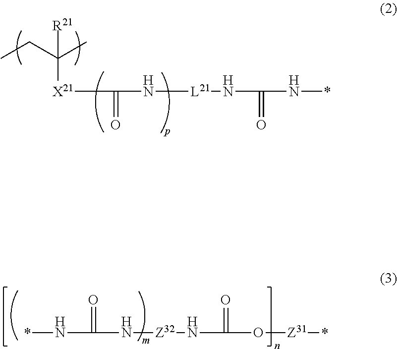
*NC(=O)N[Z32]NC(=O)O[Z31]*.CCC(C)([R21])[X21]C(=O)N[L21]NC(=O)N*
